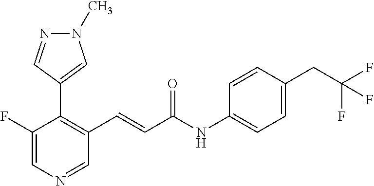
C1(F)=CN=CC(C=CC(NC2=CC=C(CC(F)(F)F)C=C2)=O)=C1C1=CN(C)N=C1
